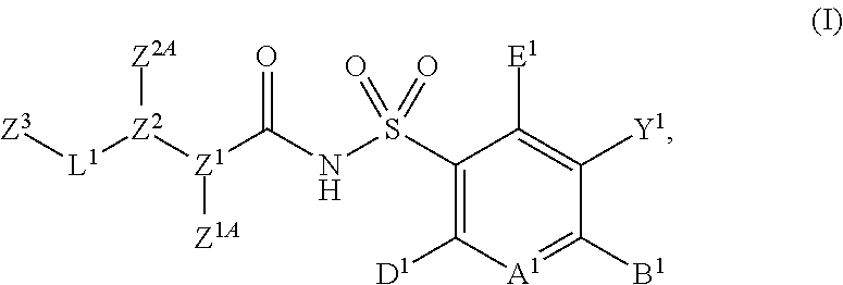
C1(S(NC([Z1]([Z2]([L1][Z3])[Z2A])[Z1A])=O)(=O)=O)=C([D1])[A1]=C([B1])C([Y1])=C1[E1]
